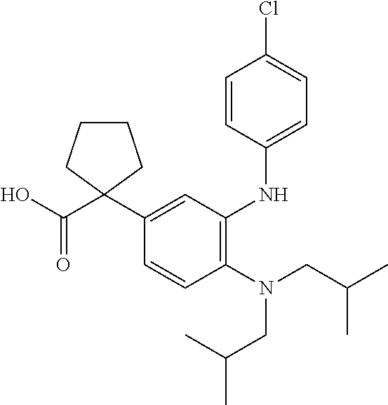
C1(N(CC(C)C)CC(C)C)=C(NC2=CC=C(Cl)C=C2)C=C(C2(C(O)=O)CCCC2)C=C1
